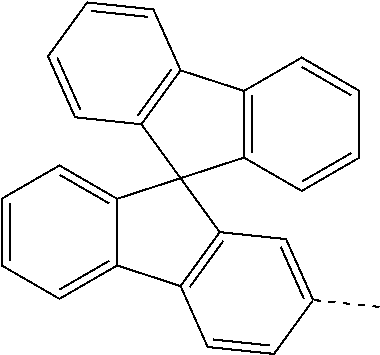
C1=CC=C2C(=C1)C1(C3=C2C=CC(C)=C3)C2=C(C3=C1C=CC=C3)C=CC=C2
